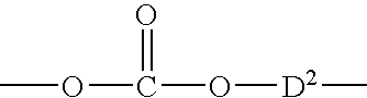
O(C(=O)O[D2]C)C
